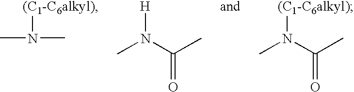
CN(C)[(C1-C6alkyl)].CN(C(C)=O)[H].CN(C(C)=O)[(C1-C6alkyl)]
